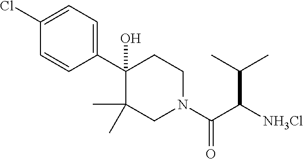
C1(Cl)=CC=C(C2(O)C(C)(C)CN(C(C(C(C)C)[NH3Cl])=O)CC2)C=C1
